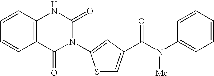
C12=C(C=CC=C1)NC(=O)N(C1=CC(C(N(C3=CC=CC=C3)[Me])=O)=CS1)C2=O
